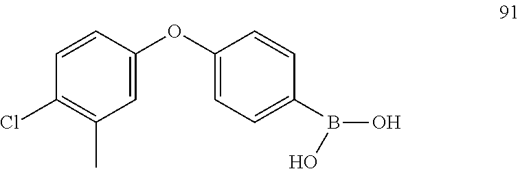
C1(OC2=CC=C(B(O)O)C=C2)=CC(C)=C(Cl)C=C1
